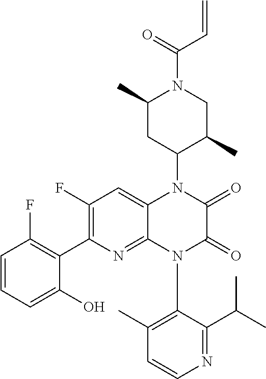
C1=CC=C(O)C(C2=C(F)C=C3C(=N2)N(C2=C(C)C=CN=C2C(C)C)C(=O)C(=O)N3C2C(C)CN(C(=O)C=C)C(C)C2)=C1F
